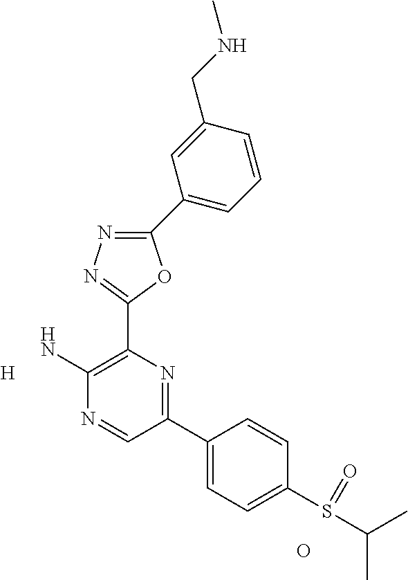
C1(C2=CC=CC(CNC)=C2)=NN=C(C2=C(N)N=CC(C3=CC=C(S(C(C)C)=O)C=C3)=N2)O1.[H].O
